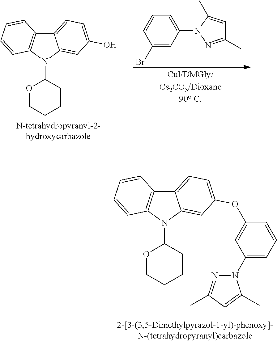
C12=CC=C(O)C=C1N(C1OCCCC1)C1=C2C=CC=C1.C1(Br)=CC(N2N=C(C)C=C2C)=CC=C1.C12=CC=C(OC3=CC(N4N=C(C)C=C4C)=CC=C3)C=C1N(C1OCCCC1)C1=C2C=CC=C1
